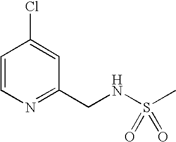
C1=CN=C(CNS(C)(=O)=O)C=C1Cl
